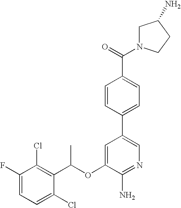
C1=C(F)C(Cl)=C(C(OC2=CC(C3=CC=C(C(=O)N4CC(N)CC4)C=C3)=CN=C2N)C)C(Cl)=C1
